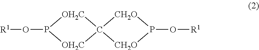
O(P1[OH2C]C2([OH2C]1)[CH2O]P(O[R1])[CH2O]2)[R1]
